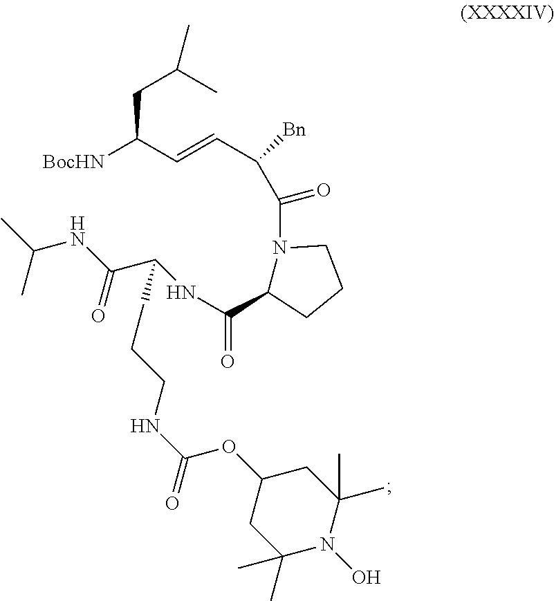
C(C(C=CC([Bn])C(N1C(C(NC(C(NC(C)C)=O)CCCNC(=O)OC2CC(C)(C)N(O)C(C)(C)C2)=O)CCC1)=O)[BocHN])C(C)C
